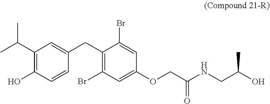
C1(C(C)C)=C(O)C=CC(CC2=C(Br)C=C(OCC(NCC(O)C)=O)C=C2Br)=C1
